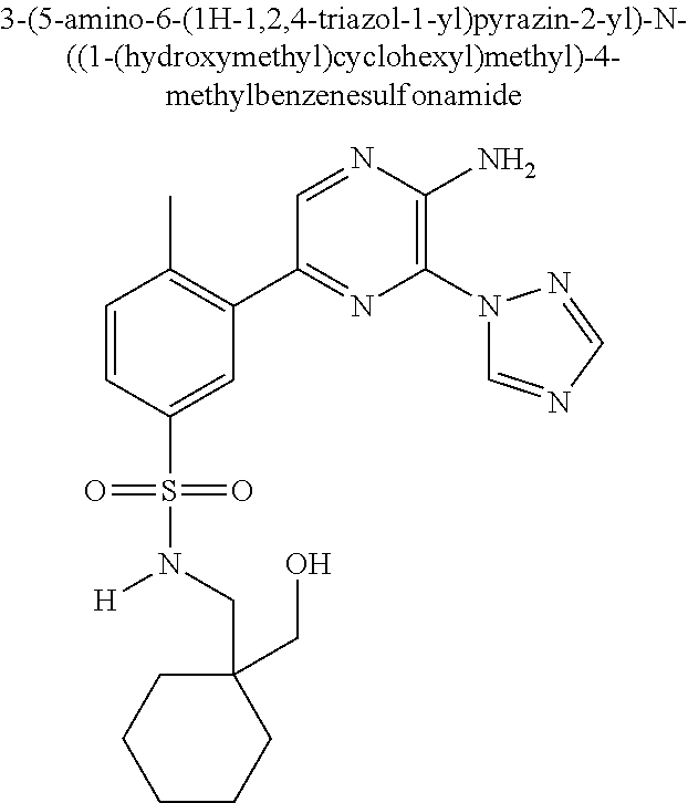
C1=CC(S(=O)(=O)N(CC2(CO)CCCCC2)[H])=CC(C2=NC(N3C=NC=N3)=C(N)N=C2)=C1C
